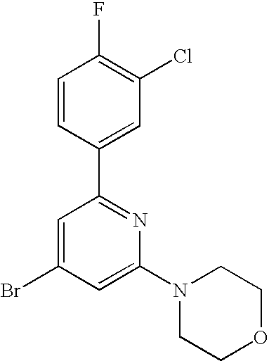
C1=C(Br)C=C(N2CCOCC2)N=C1C1=CC(Cl)=C(F)C=C1
